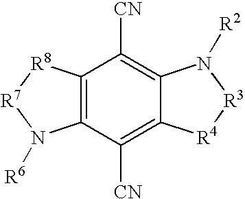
C12=C(C([CN])=C3C(=C1[CN])N([R2])[R3][R4]3)N([R6])[R7][R8]2
